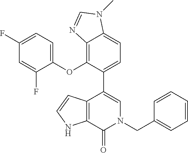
C1(OC2=C3C(=CC=C2C2=CN(CC4=CC=CC=C4)C(=O)C4=C2C=CN4)N(C)C=N3)=CC=C(F)C=C1F
